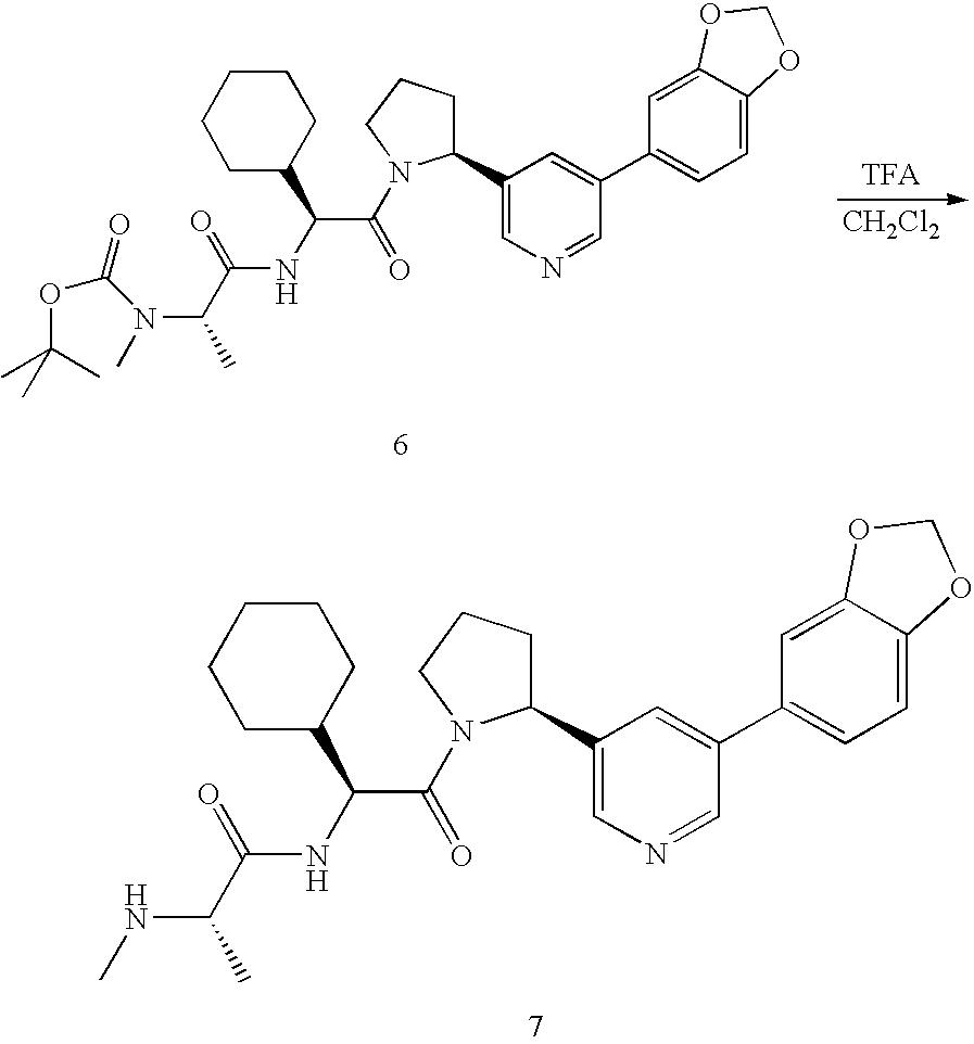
[CH2Cl2].C1CCCC(C(NC(C(N(C)C(=O)OC(C)(C)C)C)=O)C(=O)N2C(C3=CN=CC(C4=CC=C5C(=C4)OCO5)=C3)CCC2)C1.C1CCCC(C(NC(C(NC)C)=O)C(=O)N2C(C3=CN=CC(C4=CC=C5C(=C4)OCO5)=C3)CCC2)C1
